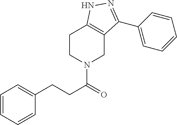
C(CC(=O)N1CC2=C(CC1)NN=C2C1=CC=CC=C1)C1=CC=CC=C1
